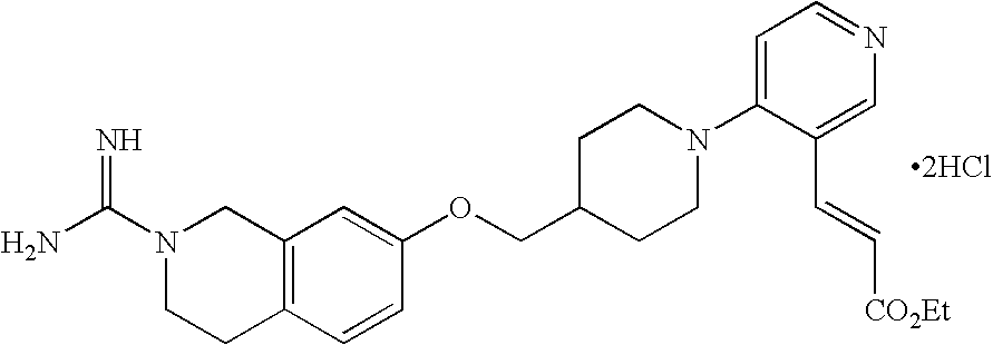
C12=C(C=CC(OCC3CCN(C4=CC=NC=C4C=C[CO2Et])CC3)=C1)CCN(C(N)=N)C2.[2HCl]
